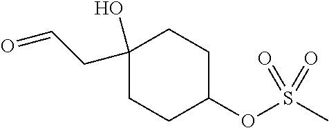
C1(CC=O)(O)CCC(OS(C)(=O)=O)CC1
